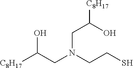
[C8H17]C(CN(CCS)CC([C8H17])O)O
